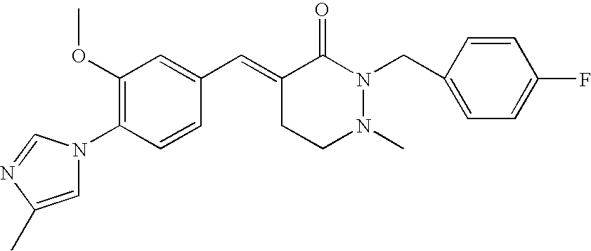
C1=CC(N2C=C(C)N=C2)=C(OC)C=C1C=C1CCN(C)N(CC2=CC=C(F)C=C2)C1=O
